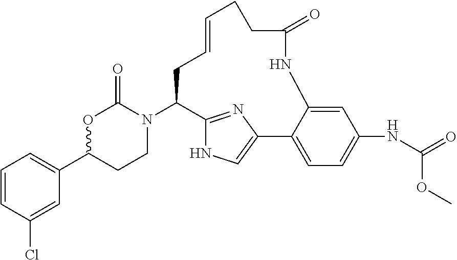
C1=CC(Cl)=CC(C2CCN(C3CC=CCCC(=O)NC4=CC(NC(=O)OC)=CC=C4C4=CNC3=N4)C(=O)O2)=C1
